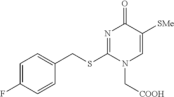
C1=C(F)C=CC(CSC2=NC(=O)C([SMe])=CN2C[COOH])=C1
